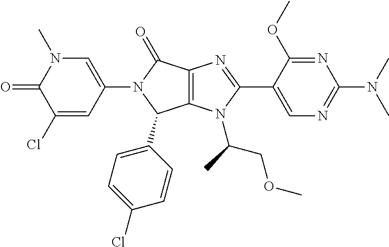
C12=C(N(C(C)COC)C(C3=CN=C(N(C)C)N=C3OC)=N1)C(C1=CC=C(Cl)C=C1)N(C1=CN(C)C(=O)C(Cl)=C1)C2=O
